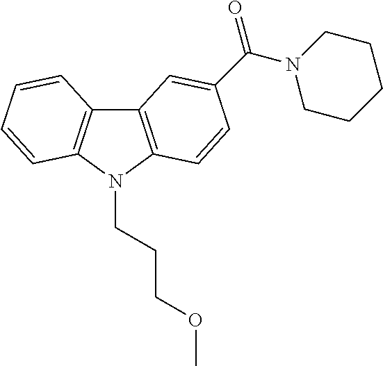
C12=C(N(CCCOC)C3=C1C=CC=C3)C=CC(C(N1CCCCC1)=O)=C2
